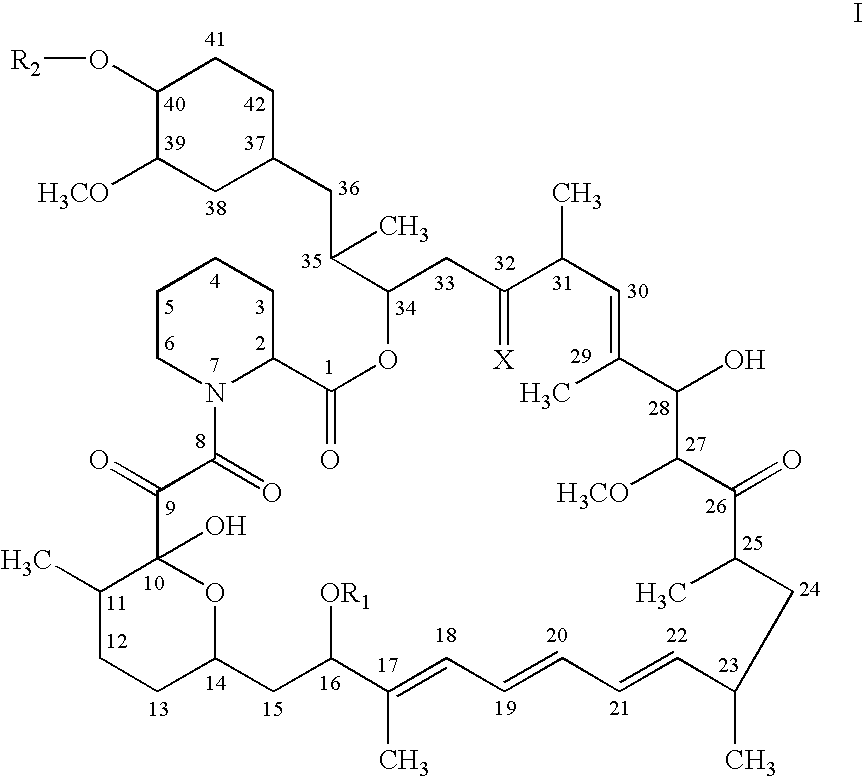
C1(O[R2])C([H3CO])CC(CC(C2CC(=[X])C(C)C=C(C)C(O)C([H3CO])C(=O)C(C)CC(C)C=CC=CC=C(C)C([OR1])CC3CCC(C)C(O)(C(=O)C(=O)N4C(C(=O)O2)CCCC4)O3)C)CC1
